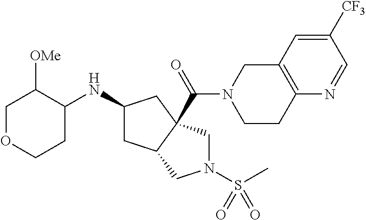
C1OCCC(NC2CC3C(C(=O)N4CCC5=C(C4)C=C([CF3])C=N5)(C2)CN(S(C)(=O)=O)C3)C1[OMe]
